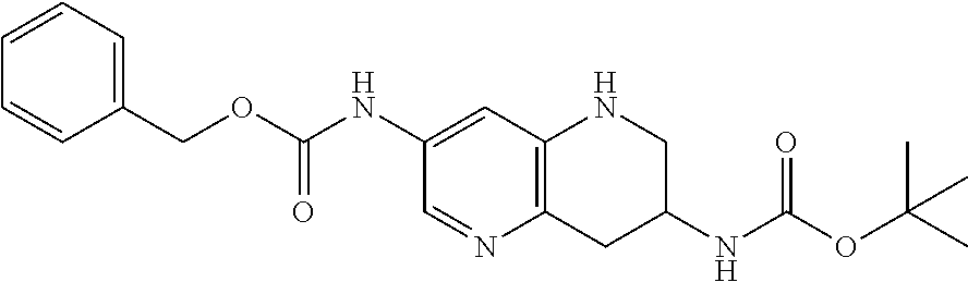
C1(NC(OCC2=CC=CC=C2)=O)=CC2=C(CC(NC(OC(C)(C)C)=O)CN2)N=C1
